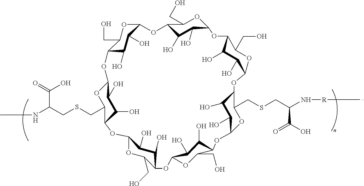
CNC(CSCC1C2C(O)C(O)C(O1)OC1C(O)C(O)C(OC1CO)OC1C(O)C(O)C(OC1CO)OC1C(O)C(O)C(OC3C(O)C(O)C(OC3CSCC(N[R]C)C(O)=O)OC3C(CO)OC(OC4C(CO)OC(C(O)C4O)O2)C(O)C3O)OC1CO)C(=O)O
